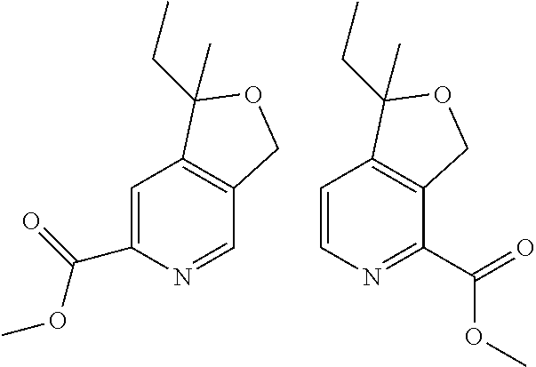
C1=C(C(OC)=O)N=CC2=C1C(CC)(C)OC2.C1=CN=C(C(=O)OC)C2=C1C(CC)(C)OC2
